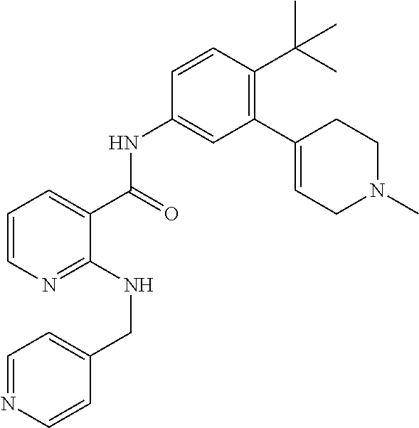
C1=CN=C(NCC2=CC=NC=C2)C(C(=O)NC2=CC(C3=CCN(C)CC3)=C(C(C)(C)C)C=C2)=C1
